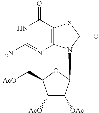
C1(=O)NC(N)=NC2=C1SC(=O)N2C1C([OAc])C([AcO])C(C[AcO])O1
